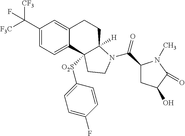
C1(C([CF3])([F3C])F)=CC=C2C(=C1)CCC1([H])C2([O2S]C2=CC=C(F)C=C2)CCN1C(C1CC(O)C(=O)N1C)=O
